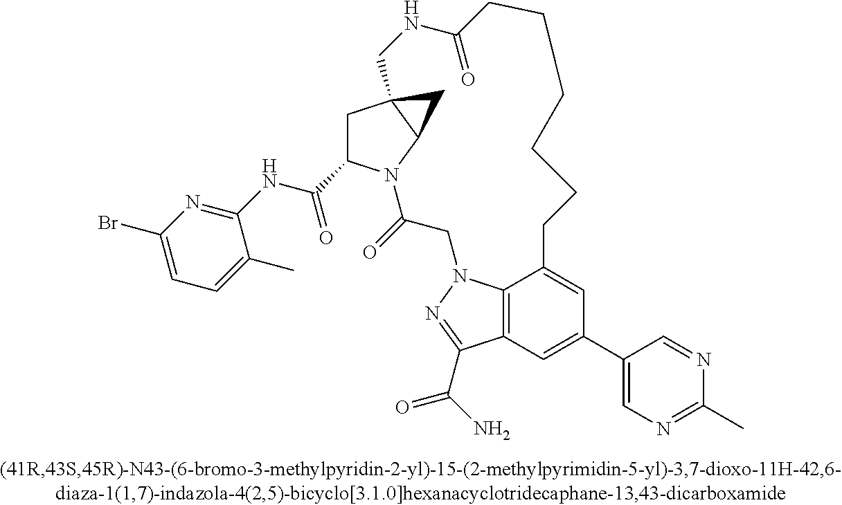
C1(C(=O)NC2=NC(Br)=CC=C2C)CC23C(N1C(=O)CN1C4=C(C(C(=O)N)=N1)C=C(C1=CN=C(C)N=C1)C=C4CCCCCCC(=O)NC2)C3
